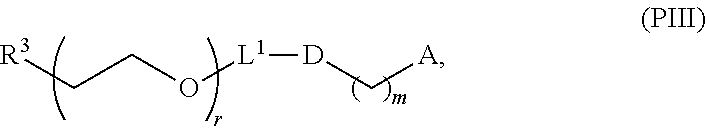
[R3]CCO[L1][D]C[A]
